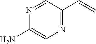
C1=NC(N)=CN=C1C=C
